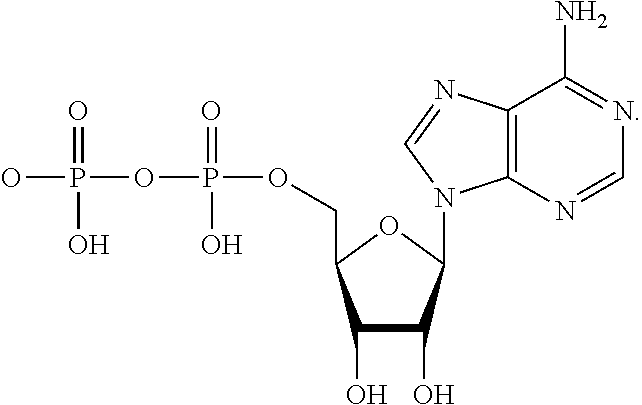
N1=C(N)C2=C(N=C1)N(C1C(O)C(O)C(COP(=O)(O)OP(=O)(O)O)O1)C=N2
